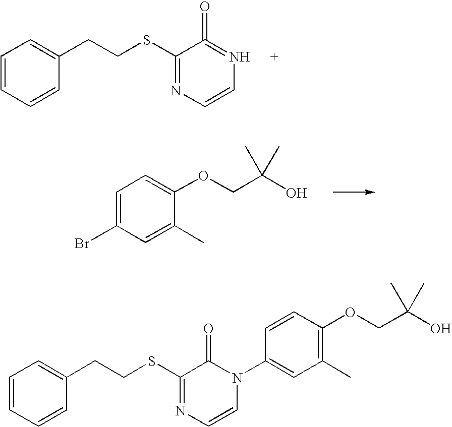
C1(OCC(O)(C)C)=CC=C(Br)C=C1C.C1(CCSC2=NC=CN=C2=O)=CC=CC=C1.C1(CCSC2=NC=CN(C3=CC(C)=C(OCC(O)(C)C)C=C3)C2=O)=CC=CC=C1
